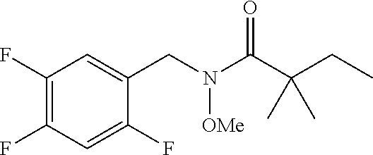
C1(F)=C(F)C=C(F)C(CN(C(C(CC)(C)C)=O)[OMe])=C1
